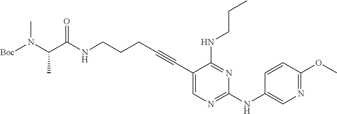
N(CCCC#CC1=CN=C(NC2=CN=C(OC)C=C2)N=C1NCCC)C(C(N([Boc])C)C)=O
